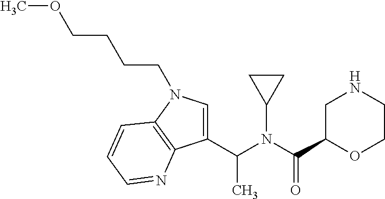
C1=C(C(N(C(C2OCCNC2)=O)C2CC2)C)C2=C(N1CCCCOC)C=CC=N2
